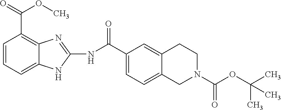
O(C(C1=C2C(=CC=C1)NC(NC(C1=CC=C3C(=C1)CCN(C(OC(C)(C)C)=O)C3)=O)=N2)=O)C
